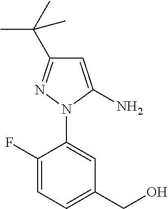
C1(F)=CC=C(CO)C=C1N1C(N)=CC(C(C)(C)C)=N1
